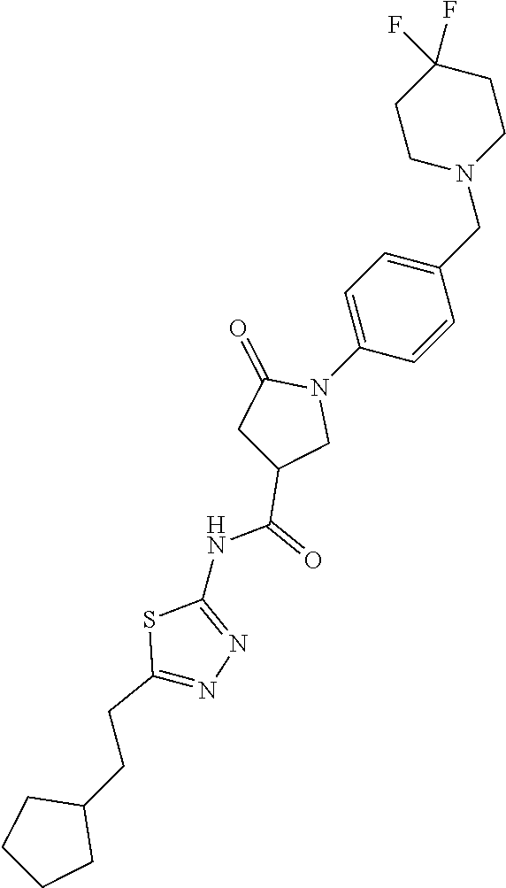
C1(F)(F)CCN(CC2=CC=C(N3C(=O)CC(C(=O)NC4=NN=C(CCC5CCCC5)S4)C3)C=C2)CC1
